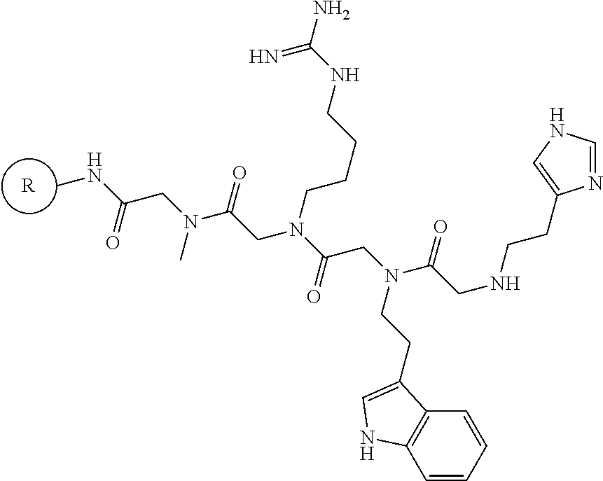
C1=CC=CC2=C1NC=C2CCN(CC(=O)N(CC(N(CC(=O)NC)C)=O)CCCCNC(N)=N)C(CNCCC1=CNC=N1)=O.[R]
